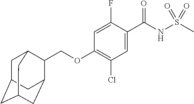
C1=C(F)C(C(NS(C)(=O)=O)=O)=CC(Cl)=C1OCC1C2CC3CC(CC1C3)C2
